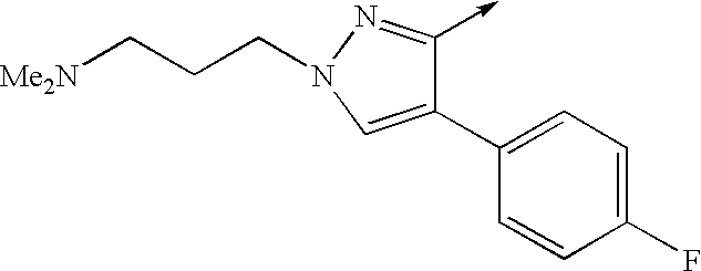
C1(C2=CC=C(F)C=C2)=CN(CCC[Me2N])N=C1->C
